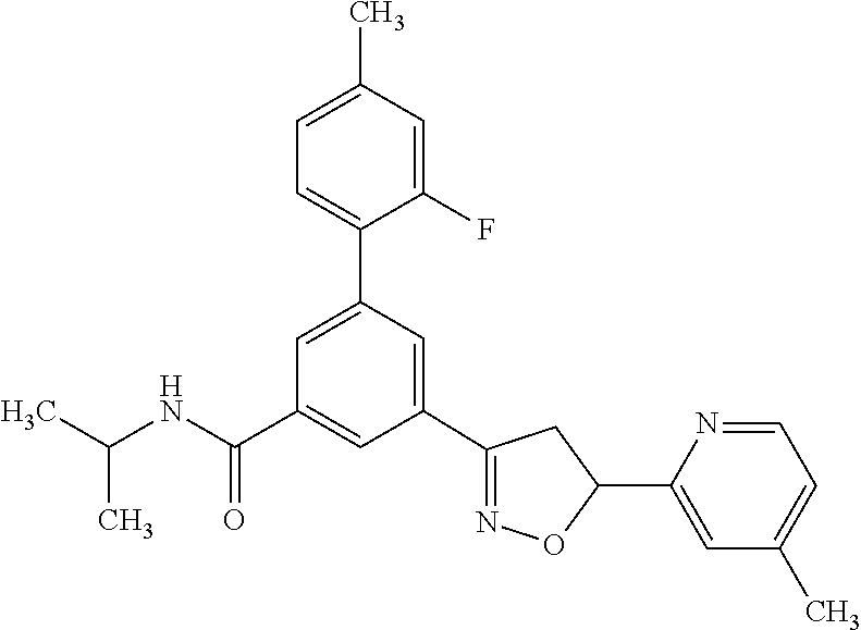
C1(C2=NOC(C3=CC(C)=CC=N3)C2)=CC(C2=CC=C(C)C=C2F)=CC(C(NC(C)C)=O)=C1
